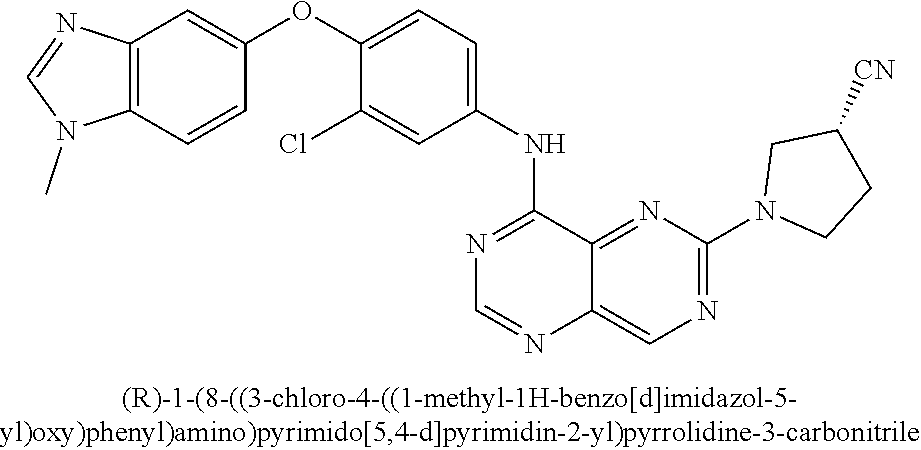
C1(OC2=CC=C(NC3=NC=NC4=CN=C(N5CCC([CN])C5)N=C34)C=C2Cl)=CC2=C(C=C1)N(C)C=N2
